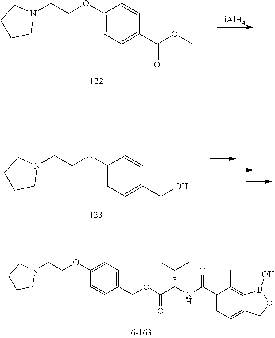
C1(OCCN2CCCC2)=CC=C(C(OC)=O)C=C1.[LiAlH4].C1(CO)=CC=C(OCCN2CCCC2)C=C1.C1(COC(=O)C(NC(C2=CC=C3C(=C2C)B(O)OC3)=O)C(C)C)=CC=C(OCCN2CCCC2)C=C1
